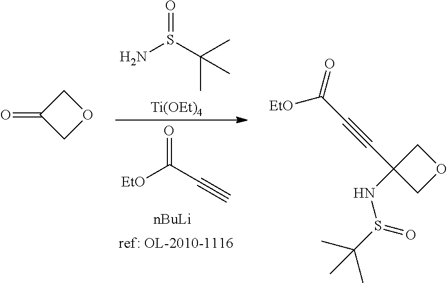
NS(C(C)(C)C)=O.[Ti(OEt)4].[EtO]C(C#C)=O.[nBuLi].O=C1COC1.[EtO]C(C#CC1(NS(C(C)(C)C)=O)COC1)=O
